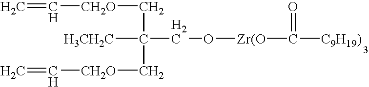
C=C[CH2O]CC([H3CH2C])(C[CH2O]C=C)CO[Zr(O]C([C9H19)])=O
